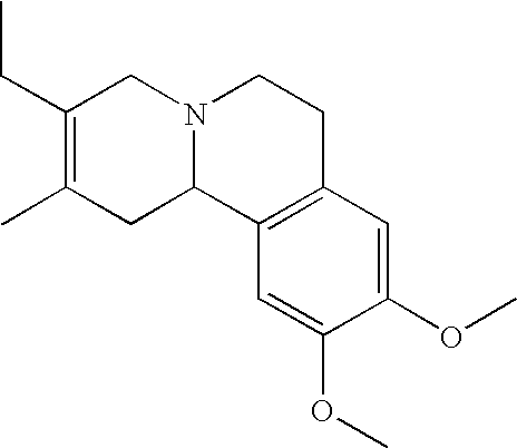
C1(CC)=C(C)CC2N(C1)CCC1=C2C=C(OC)C(OC)=C1
